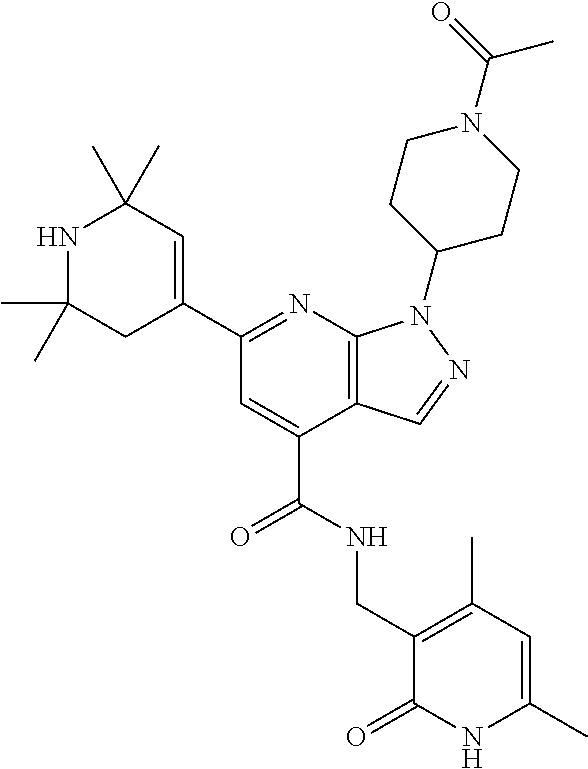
C1(C)(C)NC(C)(C)C=C(C2=NC3=C(C=NN3C3CCN(C(C)=O)CC3)C(C(=O)NCC3=C(C)C=C(C)NC3=O)=C2)C1
